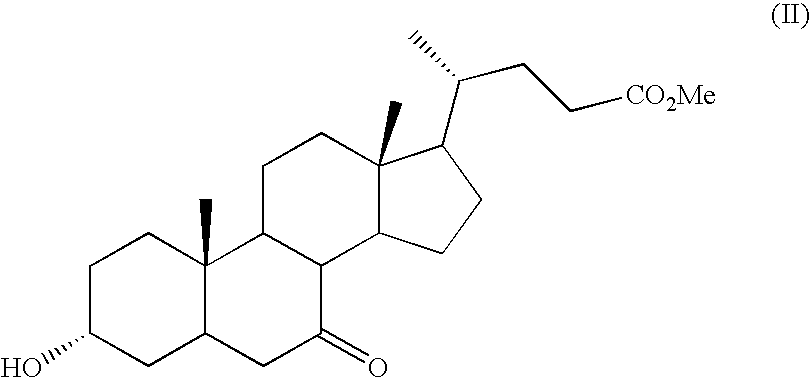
C1C(O)CC2C(C)(C1)C1C(C(=O)C2)C2C(C)(CC1)C(C(C)CC[CO2Me])CC2
